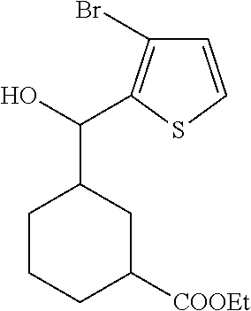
C1C([COOEt])CC(C(O)C2=C(Br)C=CS2)CC1
